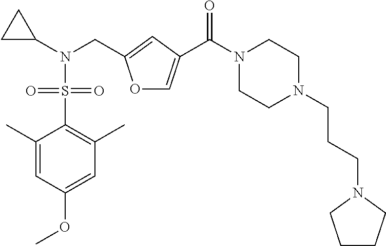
C1(C)=CC(OC)=CC(C)=C1S(N(C1CC1)CC1=CC(C(N2CCN(CCCN3CCCC3)CC2)=O)=CO1)(=O)=O
